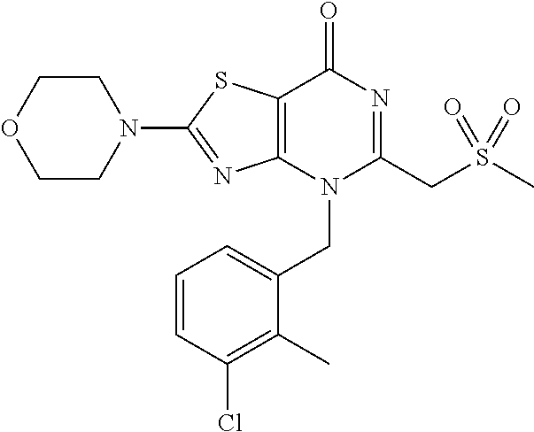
C1CN(C2=NC3=C(S2)C(=O)N=C(CS(C)(=O)=O)N3CC2=CC=CC(Cl)=C2C)CCO1
